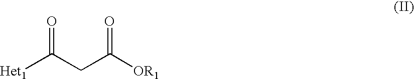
[Het1]C(CC([OR1])=O)=O
